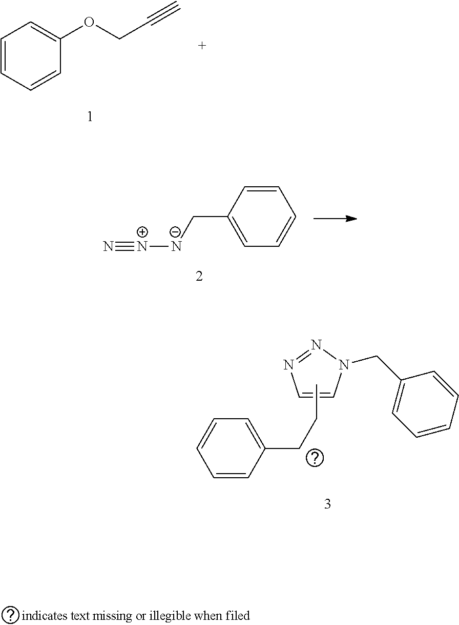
C1=CC=CC(OCC#C)=C1.C1=CC(C[N-][N+]#N)=CC=C1.N1(CC2=CC=CC=C2)N=NC=C1.C1=C(CCC)C=CC=C1
